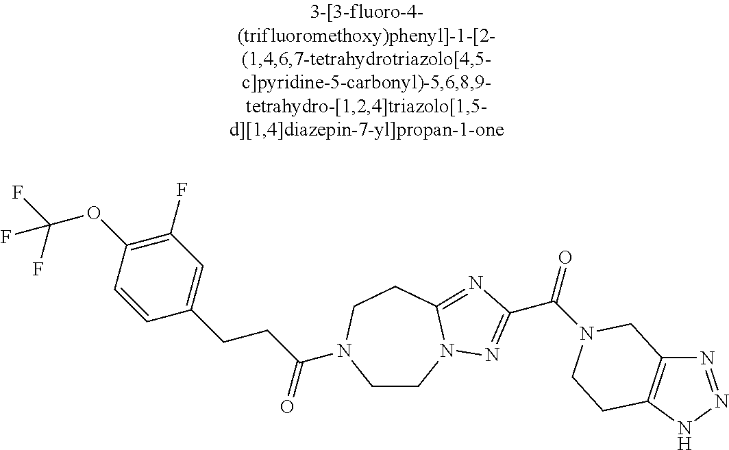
C(OC1=C(F)C=C(CCC(=O)N2CCN3C(=NC(C(=O)N4CC5=C(NN=N5)CC4)=N3)CC2)C=C1)(F)(F)F
